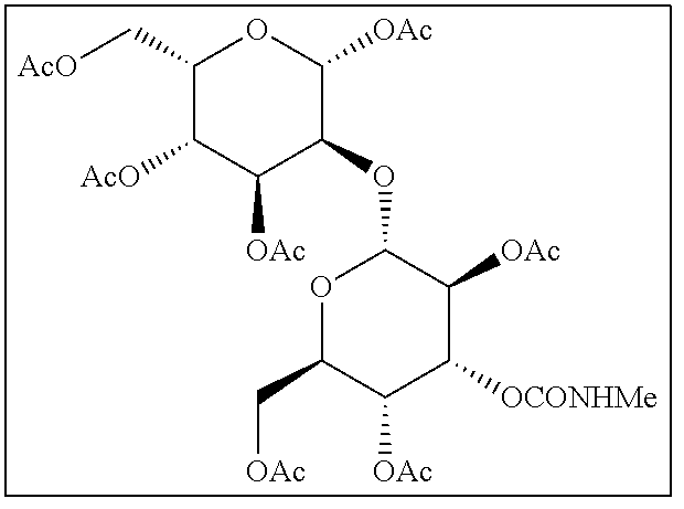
C1(C[AcO])C([AcO])C([OAc])C(OC2OC(C[OAc])C([OAc])C([OCONHMe])C2[OAc])C([OAc])O1
